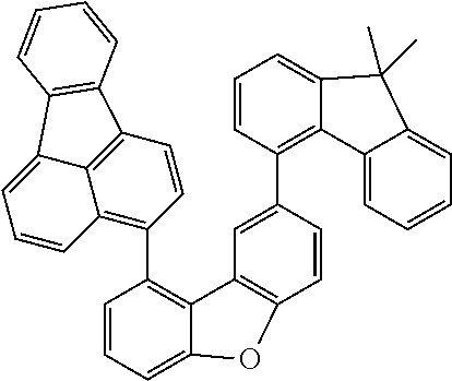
C1=CC=C2C(=C1C1=C3C4=C(C=C1)C1=C(C4=CC=C3)C=CC=C1)C1=C(C=CC(C3=C4C(=CC=C3)C(C)(C)C3=CC=CC=C43)=C1)O2
